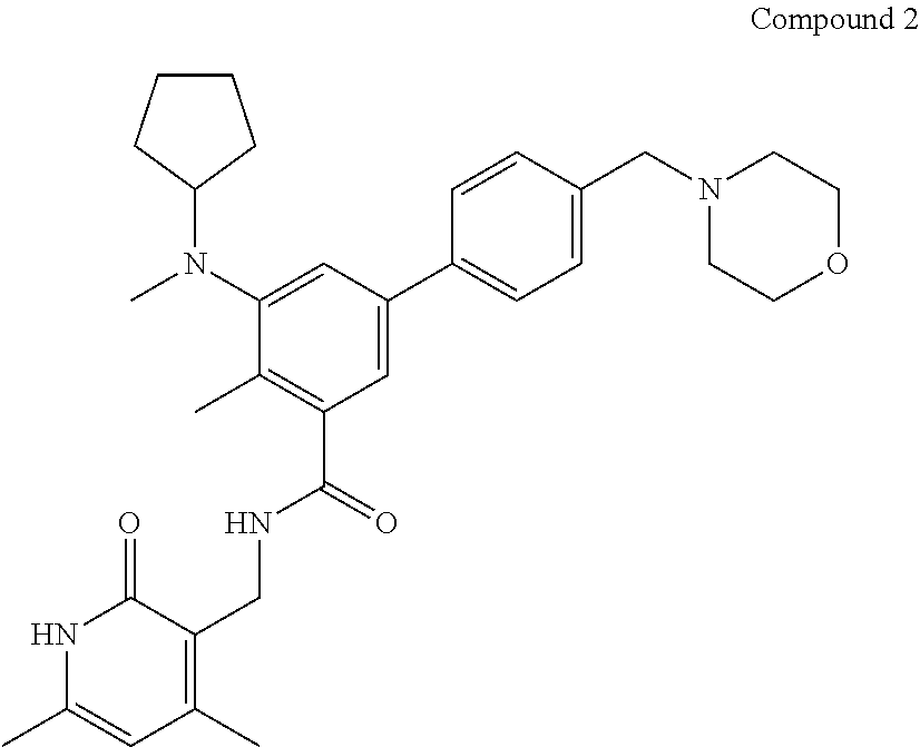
C1(C)=C(C(=O)NCC2=C(C)C=C(C)NC2=O)C=C(C2=CC=C(CN3CCOCC3)C=C2)C=C1N(C)C1CCCC1
